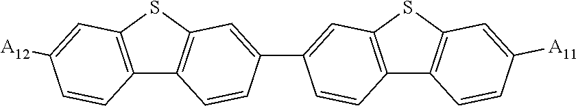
C12=C(SC3=C1C=CC(C1=CC4=C(C5=C(S4)C=C([A11])C=C5)C=C1)=C3)C=C([A12])C=C2
